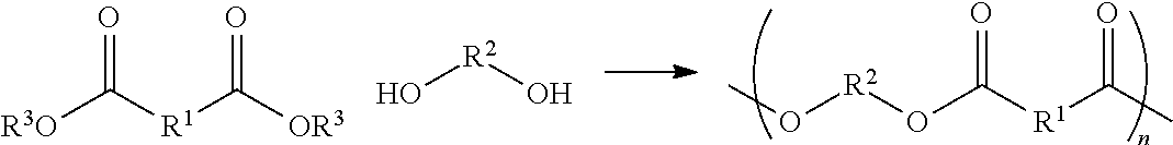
[R1](C(C)=O)C(O[R2]OC)=O.C([R1]C([OR3])=O)([R3O])=O.O[R2]O
